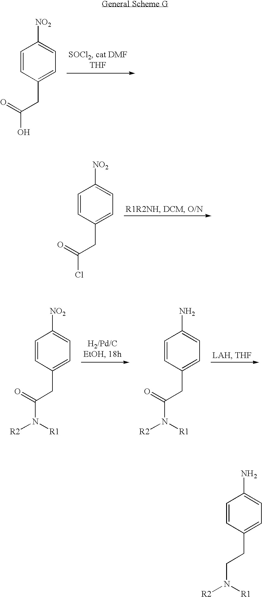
OC(CC1=CC=C([NO2])C=C1)=O.ClC(CC1=CC=C([NO2])C=C1)=O.N(C(CC1=CC=C([NO2])C=C1)=O)([R2])[R1].N(C(CC1=CC=C(N)C=C1)=O)([R2])[R1].N(CCC1=CC=C(N)C=C1)([R2])[R1]
